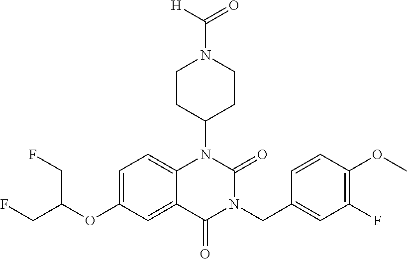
C1=C(OC(CF)CF)C=C2C(=C1)N(C1CCN(C([H])=O)CC1)C(=O)N(CC1=CC(F)=C(OC)C=C1)C2=O
